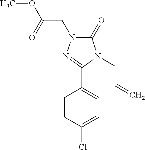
C1(=O)N(CC(OC)=O)N=C(C2=CC=C(Cl)C=C2)N1CC=C
